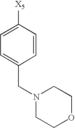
C1=C([X5])C=CC(CN2CCOCC2)=C1
